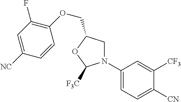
C1N(C2=CC=C([CN])C([CF3])=C2)C([F3C])OC1COC1=C(F)C=C([NC])C=C1
